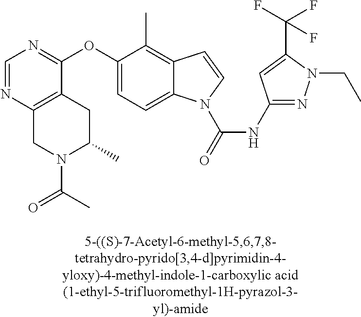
O(C1=CC=C2C(=C1C)C=CN2C(=O)NC1=NN(CC)C(C(F)(F)F)=C1)C1=NC=NC2=C1CC(C)N(C(C)=O)C2
